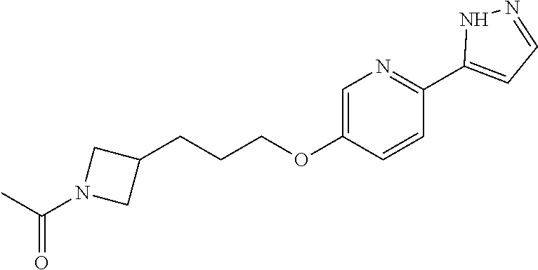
N1=C(C2=CC=NN2)C=CC(OCCCC2CN(C(C)=O)C2)=C1
